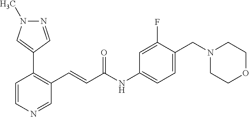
C1(C2=CN(C)N=C2)=C(C=CC(NC2=CC=C(CN3CCOCC3)C(F)=C2)=O)C=NC=C1
